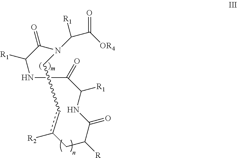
O=C(C([R1])N1C(=O)C([R1])NC(=O)C([R1])NC(=O)C([R])Cc([R2])cC1)[OR4]
